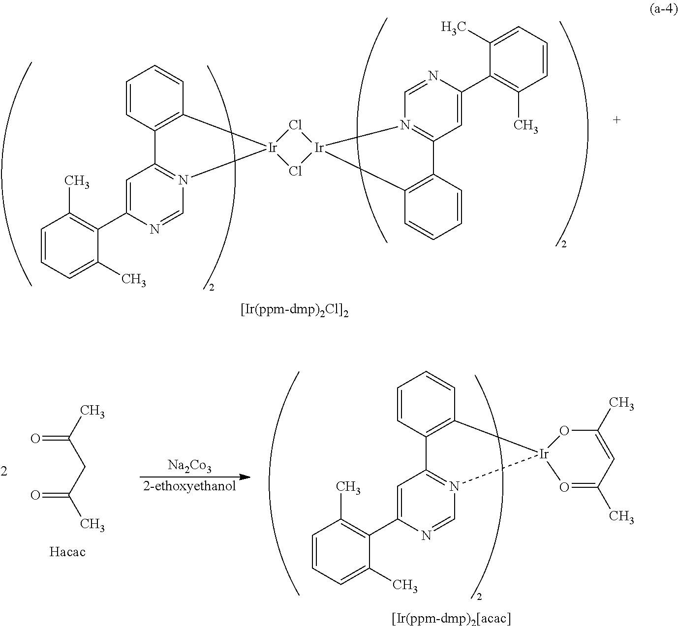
C1=CC2=C(C=C1)[Ir]1(N3=C2C=C(C2=C(C)C=CC=C2C)N=C3)Cl[Ir]2(Cl1)N1=C(C=C(C3=C(C)C=CC=C3C)N=C1)C1=C2C=CC=C1.[[Ir(ppm-dmp)2Cl]2].C1=CC2=C(C=C1)[Ir]1(N3=C2C=C(C2=C(C)C=CC=C2C)N=C3)O=C(C)C=C(C)O1.CC(CC(C)=O)=O.[Na2Co3].[2-ethoxyethanol].[[Ir(ppm-dmp)2[acac]]
